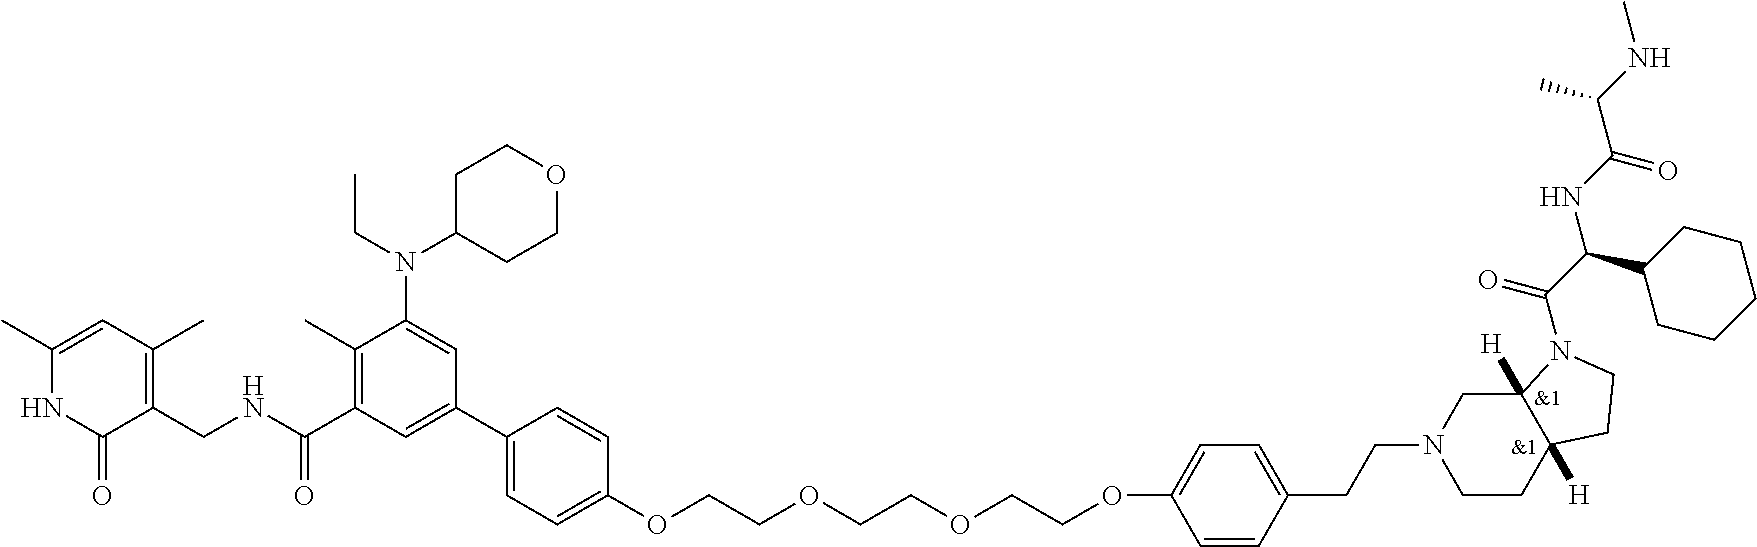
C1(C)=CC(C)=C(CNC(C2=C(C)C(N(CC)C3CCOCC3)=CC(C3=CC=C(OCCOCCOCCOC4=CC=C(CCN5CCC6([H])C([H])(C5)N(C(C(NC(C(NC)C)=O)C5CCCCC5)=O)CC6)C=C4)C=C3)=C2)=O)C(=O)N1
